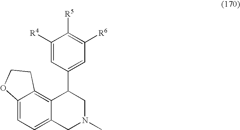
C12=CC=C3C(=C1CCO2)C(C1=CC([R6])=C([R5])C([R4])=C1)CN(C)C3
